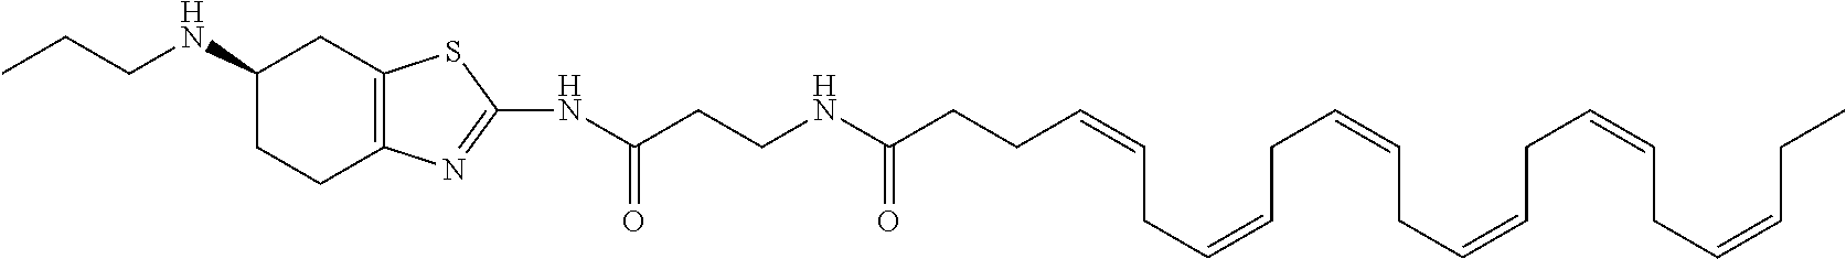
N(C(CCNC(CCC=CCC=CCC=CCC=CCC=CCC=CCC)=O)=O)C1=NC2=C(CC(NCCC)CC2)S1
